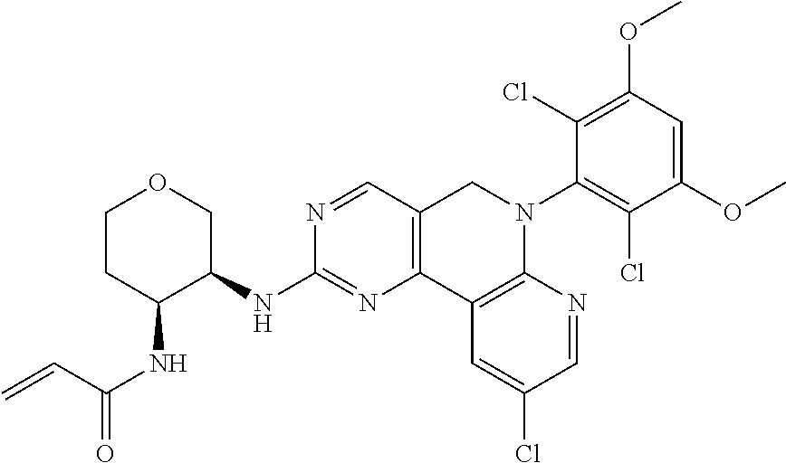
C1CC(NC(=O)C=C)C(NC2=NC3=C(C=N2)CN(C2=C(Cl)C(OC)=CC(OC)=C2Cl)C2=C3C=C(Cl)C=N2)CO1
